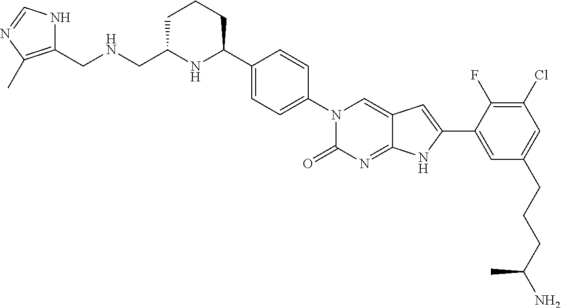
N(CC1NC(C2=CC=C(N3C(=O)N=C4C(=C3)C=C(C3=CC(CCCC(N)C)=CC(Cl)=C3F)N4)C=C2)CCC1)CC1=C(C)N=CN1
